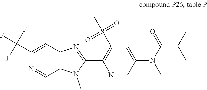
C12=C(C=C(C(F)(F)F)N=C1)N=C(C1=C(S(CC)(=O)=O)C=C(N(C(C(C)(C)C)=O)C)C=N1)N2C
